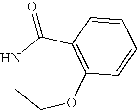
N1CCOC2=C(C1=O)C=CC=C2
